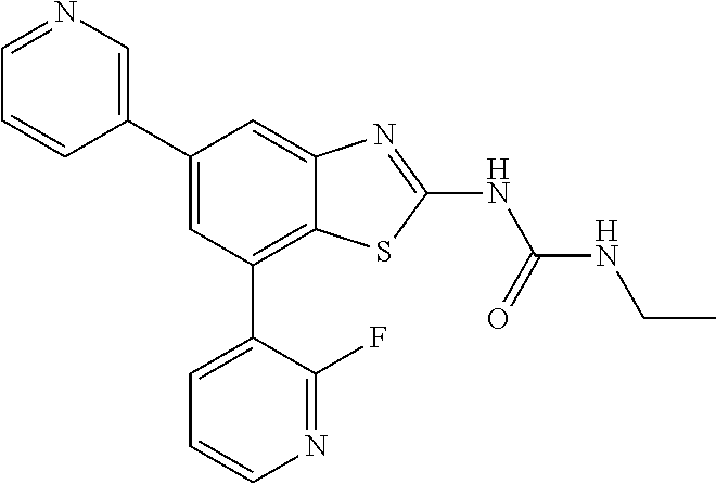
C1(C2=CC(C3=CC=CN=C3F)=C3C(=C2)N=C(NC(=O)NCC)S3)=CN=CC=C1
